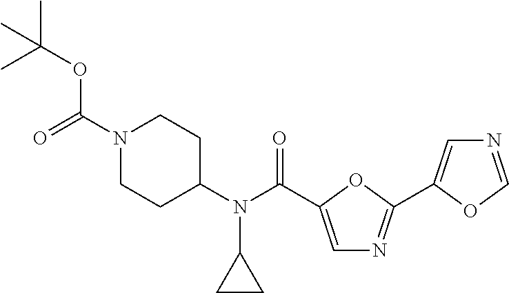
CC(OC(N1CCC(N(C(=O)C2=CN=C(C3=CN=CO3)O2)C2CC2)CC1)=O)(C)C
